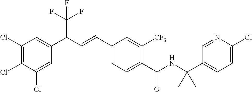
C1(Cl)=C(Cl)C(Cl)=CC(C(C=CC2=CC=C(C(=O)NC3(C4=CC=C(Cl)N=C4)CC3)C([CF3])=C2)C(F)(F)F)=C1
